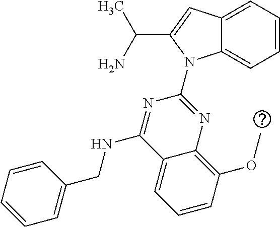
C12=CC=CC=C1N(C1=NC3=C(OC)C=CC=C3C(NCC3=CC=CC=C3)=N1)C(C(C)N)=C2
